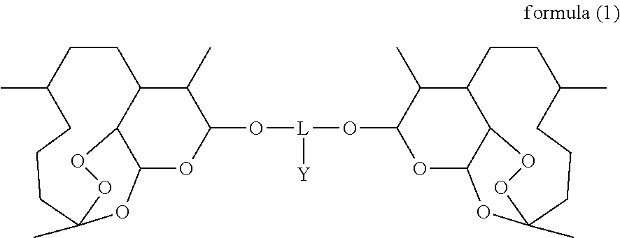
C12OC(O[L]([Y])OC3OC4C5C(C3C)CCC(C)CCCC(C)(O4)OO5)C(C)C3C1OOC(C)(CCCC(C)CC3)O2
